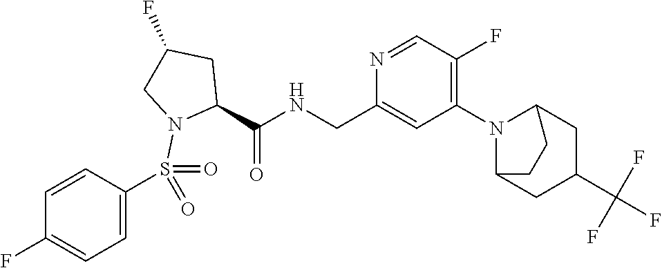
N1=CC(F)=C(N2C3CC(C(F)(F)F)CC2CC3)C=C1CNC(C1N(S(=O)(=O)C2=CC=C(F)C=C2)CC(F)C1)=O
